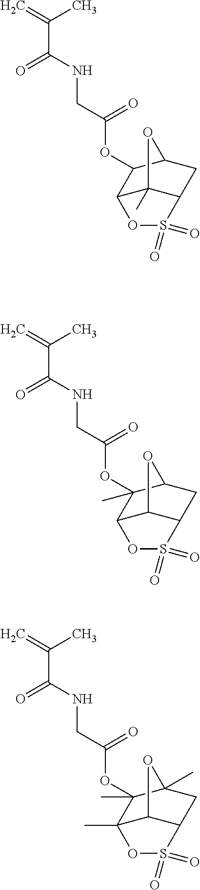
C=C(C)C(=O)NCC(=O)OC1(C)C2C3C(CC1O3)S(=O)(=O)O2.C=C(C)C(=O)NCC(=O)OC1(C)C2(C)C3C(CC1(C)O3)S(=O)(=O)O2.C=C(C)C(=O)NCC(=O)OC1C2OS(=O)(=O)C3CC1OC23C
